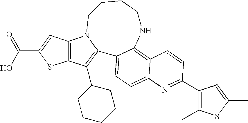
C12=C(C(C3CCCCC3)=C3C4=CC=C5C(=C4NCCCCN13)C=CC(C1=C(C)SC(C)=C1)=N5)SC(C(=O)O)=C2
